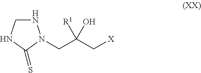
N1CNC(=S)N1CC(C[X])(O)[R1]
